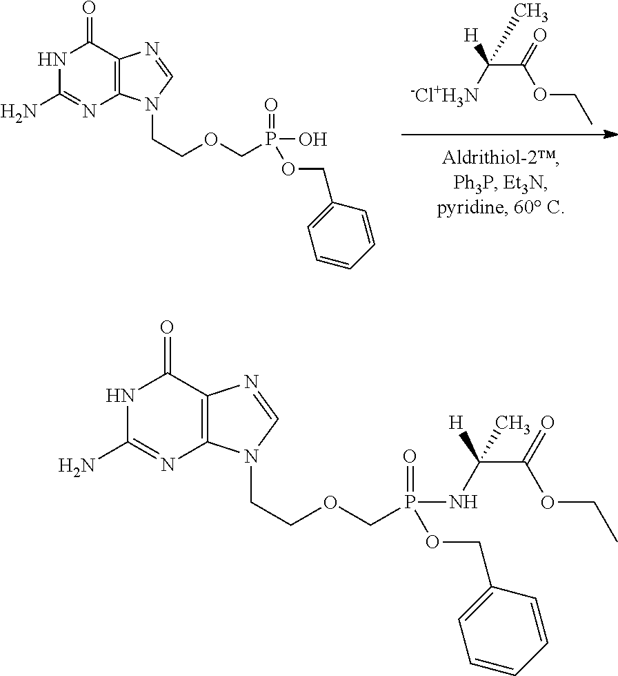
[-Cl+H3N]C(C(OCC)=O)([H])C.C1(N)=NC2=C(C(=O)N1)N=CN2CCOCP(=O)(O)OCC1=CC=CC=C1.C1(N)=NC2=C(C(=O)N1)N=CN2CCOCP(=O)(OCC1=CC=CC=C1)NC(C(OCC)=O)([H])C
